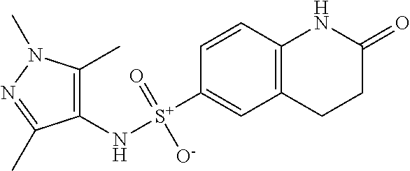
C1(N[S+](C2=CC3=C(C=C2)NC(=O)CC3)(=O)[O-])=C(C)N(C)N=C1C
